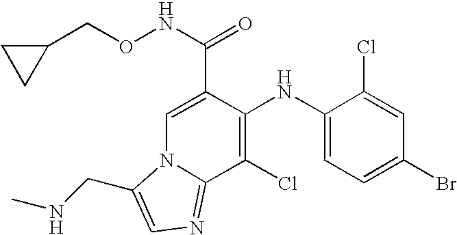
C1=C(C(NOCC2CC2)=O)C(NC2=CC=C(Br)C=C2Cl)=C(Cl)C2=NC=C(CNC)N12
